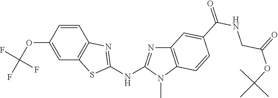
O(C1=CC2=C(C=C1)N=C(NC1=NC3=C(N1C)C=CC(C(NCC(OC(C)(C)C)=O)=O)=C3)S2)C(F)(F)F
